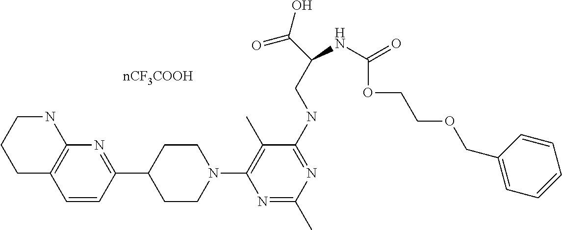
C1C2=C(NCC1)N=C(C1CCN(C3=C(C)C(NCC(C(=O)O)NC(OCCOCC4=CC=CC=C4)=O)=NC(C)=N3)CC1)C=C2
